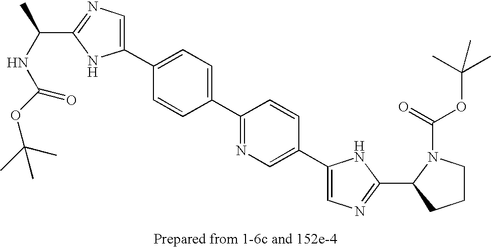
C(C1=NC=C(C2=CC=C(C3=NC=C(C4=CN=C(C5N(C(=O)OC(C)(C)C)CCC5)N4)C=C3)C=C2)N1)(NC(=O)OC(C)(C)C)C
